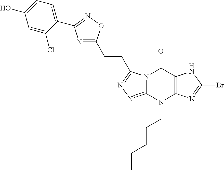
N1=C(CCC2=NN=C3N2C(=O)C2=C(N=C(Br)N2)N3CCCCC)ON=C1C1=CC=C(O)C=C1Cl
